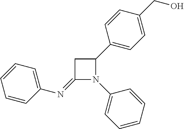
C1=CC=C(N=C2N(C3=CC=CC=C3)C(C3=CC=C(CO)C=C3)C2)C=C1
